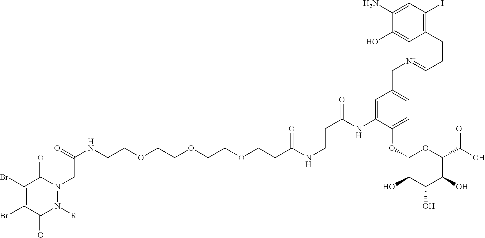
N(CCOCCOCCOCCC(NCCC(=O)NC1=CC(C[N+]2=CC=CC3=C(I)C=C(N)C(O)=C23)=CC=C1OC1C(O)C(O)C(O)C(C(O)=O)O1)=O)C(=O)CN1C(=O)C(Br)=C(Br)C(=O)N1[R]
